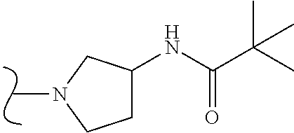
CN1CC(NC(C(C)(C)C)=O)CC1
